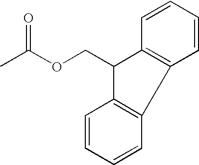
O=C(OCC1C2=C(C3=C1C=CC=C3)C=CC=C2)C
